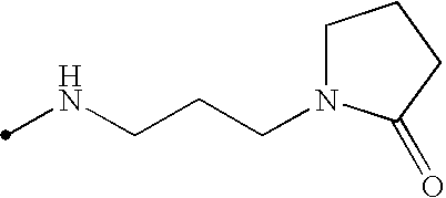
N(CCCN1CCCC1=O)C
